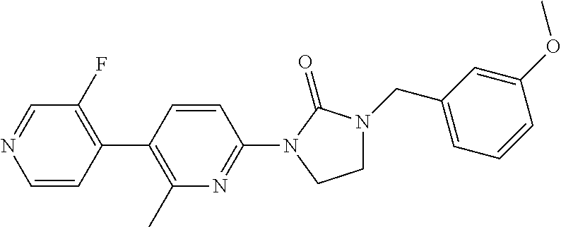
C1(C2=C(C)N=C(N3C(=O)N(CC4=CC=CC(OC)=C4)CC3)C=C2)=C(F)C=NC=C1
